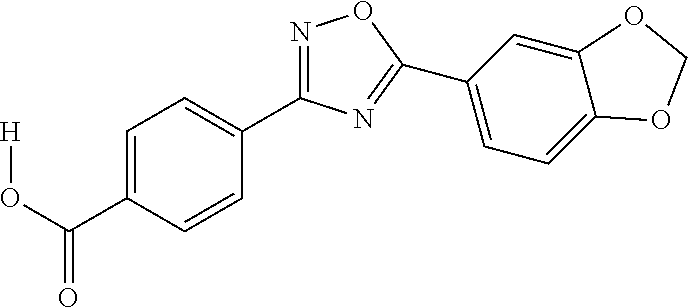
[H]OC(=O)C1=CC=C(C2=NOC(C3=CC=C4C(=C3)OCO4)=N2)C=C1
